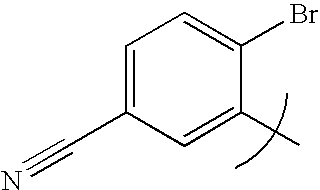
C1=C(C#N)C=C(C)C(Br)=C1
